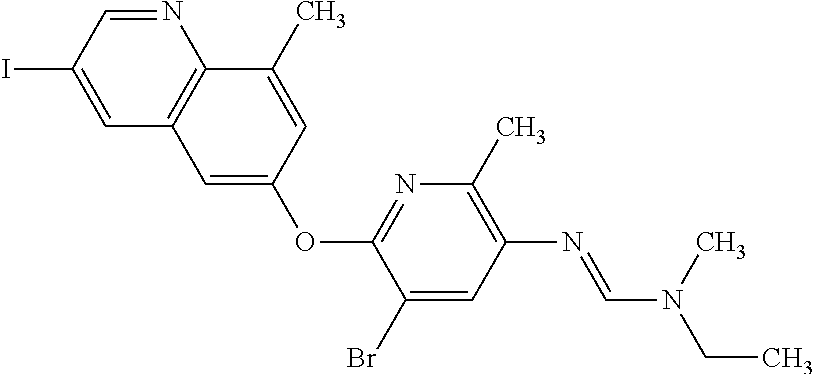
N1=C(OC2=CC3=C(N=CC(I)=C3)C(C)=C2)C(Br)=CC(N=CN(C)CC)=C1C
